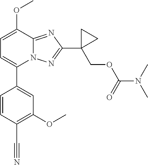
C1=C(C2=CC(OC)=C(C#N)C=C2)N2C(=NC(C3(COC(N(C)C)=O)CC3)=N2)C(OC)=C1
